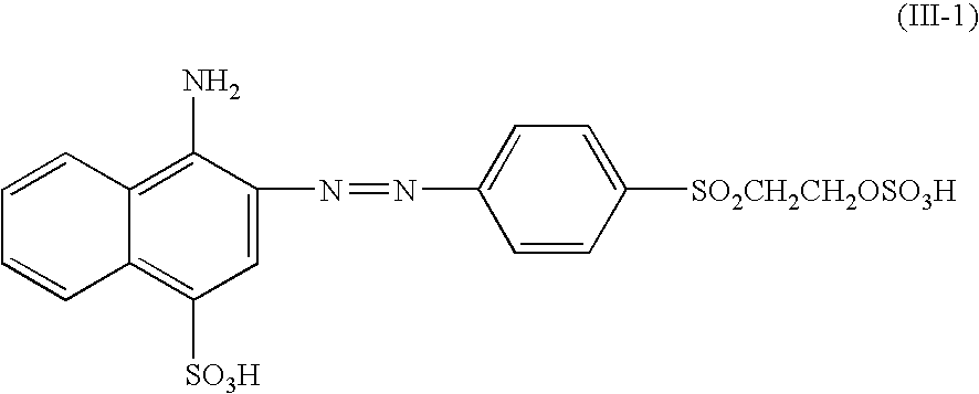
C1(N=NC2=CC=C([SO2CH2CH2OSO3H])C=C2)=CC([SO3H])=C2C(=C1N)C=CC=C2
